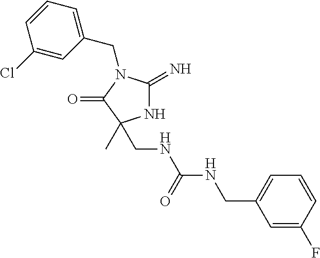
N1C(=N)N(CC2=CC=CC(Cl)=C2)C(=O)C1(C)CNC(NCC1=CC=CC(F)=C1)=O
